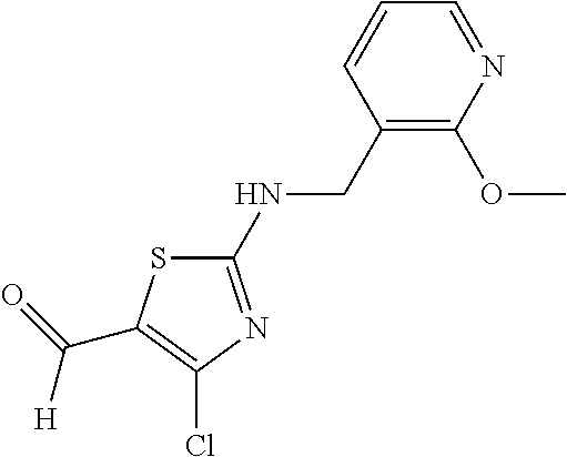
C1(NCC2=C(OC)N=CC=C2)=NC(Cl)=C(C(=O)[H])S1
